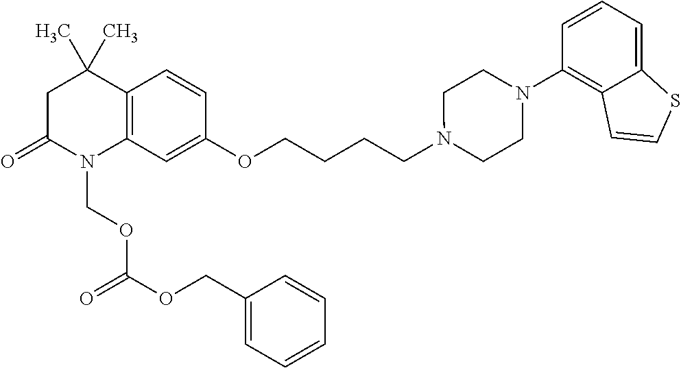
C1C(=O)N(COC(=O)OCC2=CC=CC=C2)C2=C(C1(C)C)C=CC(OCCCCN1CCN(C3=C4C(=CC=C3)SC=C4)CC1)=C2
